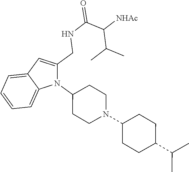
N1(C2CCN(C3CCC(C(C)C)CC3)CC2)C(CNC(=O)C([NHAc])C(C)C)=CC2=CC=CC=C12
